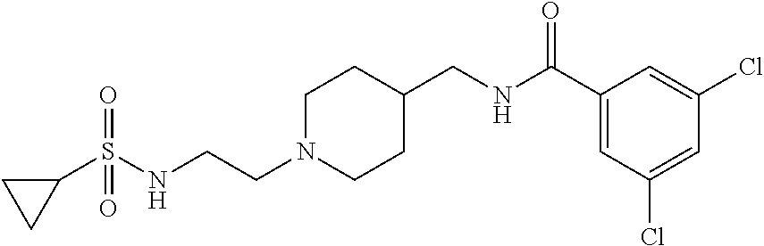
C1N(CCNS(C2CC2)(=O)=O)CCC(CNC(C2=CC(Cl)=CC(Cl)=C2)=O)C1
